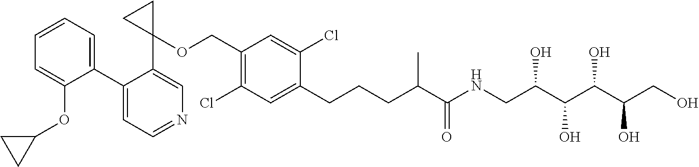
C1(C2=CC=CC=C2OC2CC2)=CC=NC=C1C1(OCC2=C(Cl)C=C(CCCC(C(NCC(C(O)C(O)C(CO)O)O)=O)C)C(Cl)=C2)CC1
